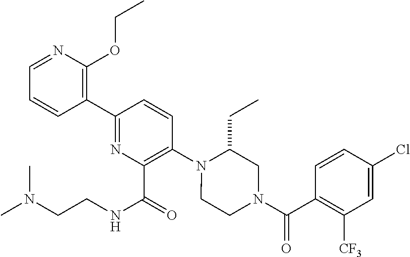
C1(C2=NC(C(=O)NCCN(C)C)=C(N3C(CC)CN(C(C4=C([CF3])C=C(Cl)C=C4)=O)CC3)C=C2)=C(OCC)N=CC=C1
